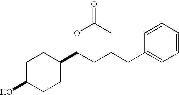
OC1CCC(C(CCCC2=CC=CC=C2)OC(=O)C)CC1
